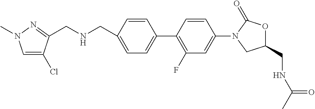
C1(CNCC2=NN(C)C=C2Cl)=CC=C(C2=C(F)C=C(N3CC(CNC(=O)C)OC3=O)C=C2)C=C1
